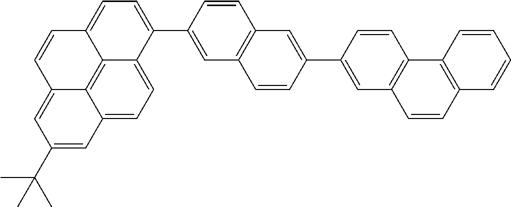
C1(C2=CC3=C(C=C2)C2=C(C=C3)C=CC=C2)=CC2=C(C=C1)C=C(C1=CC=C3C4=C5C(=CC(C(C)(C)C)=CC5=CC=C41)C=C3)C=C2
